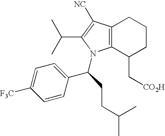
C12=C(C(C[CO2H])CCC1)N(C(C1=CC=C([F3C])C=C1)CCC(C)C)C(C(C)C)=C2[NC]
